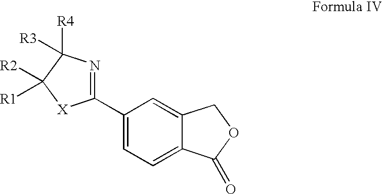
C1(C2=CC=C3C(=C2)COC3=O)=NC([R4])([R3])C([R2])([R1])[X]1
